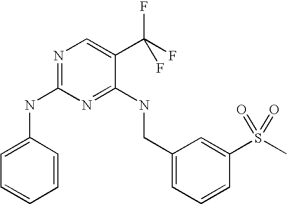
C1(CNC2=NC(NC3=CC=CC=C3)=NC=C2C(F)(F)F)=CC=CC(S(C)(=O)=O)=C1
